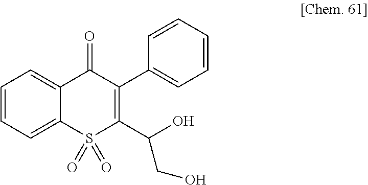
C1=CC=C2C(=C1)C(=O)C(C1=CC=CC=C1)=C(C(O)CO)S2(=O)=O
